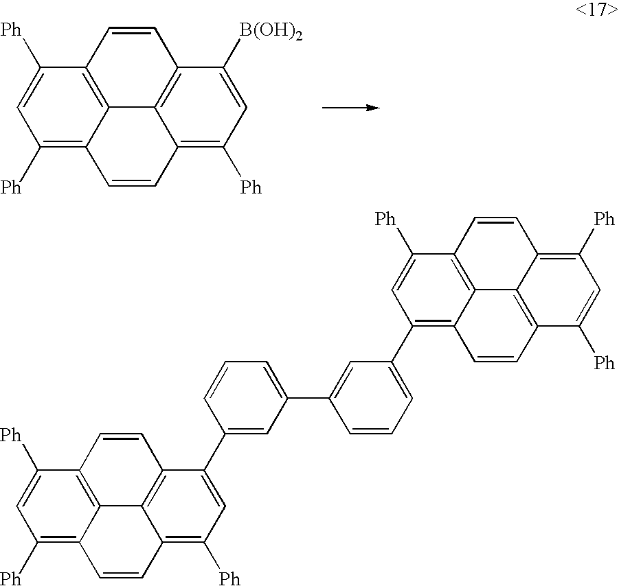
C12=C([Ph])C=C([B(OH)2])C3=C1C1=C(C=C3)C([Ph])=CC([Ph])=C1C=C2.C12=C([Ph])C=C(C3=CC(C4=CC(C5=C6C7=C(C=CC8=C([Ph])C=C([Ph])C(=C87)C=C6)C([Ph])=C5)=CC=C4)=CC=C3)C3=C1C1=C(C=C3)C([Ph])=CC([Ph])=C1C=C2
